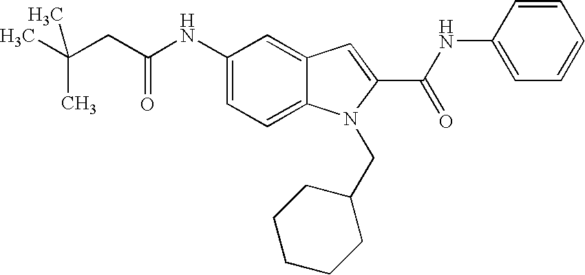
C(CC(NC1=CC=C2C(=C1)C=C(C(NC1=CC=CC=C1)=O)N2CC1CCCCC1)=O)(C)(C)C
